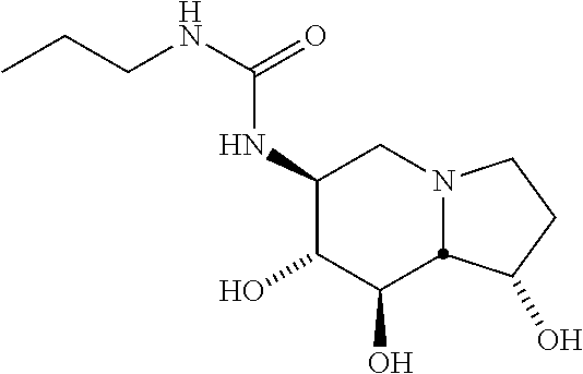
C1(NC(NCCC)=O)C(O)C(O)C2N(C1)CCC2O
